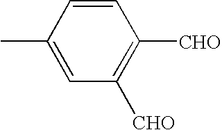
C1([CHO])=C([CHO])C=CC(C)=C1
